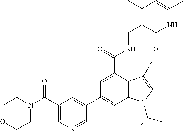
N1C(C)=CC(C)=C(CNC(C2=CC(C3=CC(C(N4CCOCC4)=O)=CN=C3)=CC3=C2C(C)=CN3C(C)C)=O)C1=O
